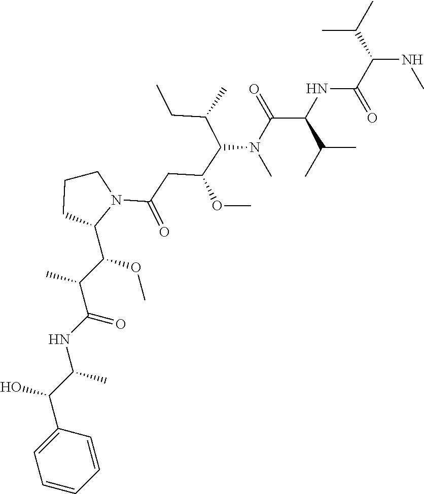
C1=CC=CC(C(C(C)NC(C(C(C2N(C(=O)CC(OC)C(C(C)CC)N(C(C(NC(C(C(C)C)NC)=O)C(C)C)=O)C)CCC2)OC)C)=O)O)=C1
